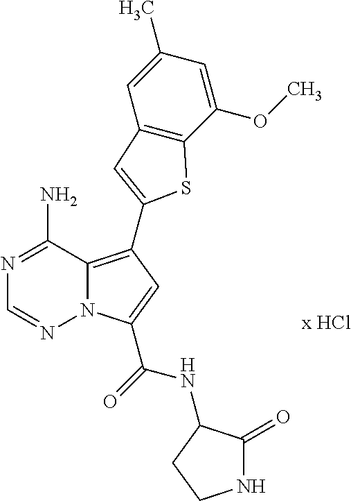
N12C(=C(C3=CC4=C(C(OC)=CC(C)=C4)S3)C=C1C(=O)NC1C(=O)NCC1)C(N)=NC=N2
